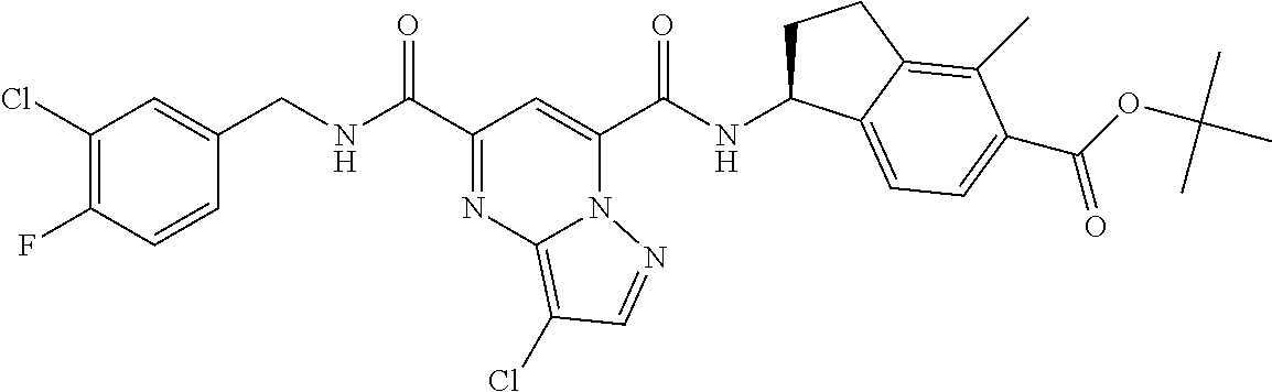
C1(Cl)=C(F)C=CC(CNC(C2=NC3=C(Cl)C=NN3C(C(NC3CCC4=C(C)C(C(OC(C)(C)C)=O)=CC=C34)=O)=C2)=O)=C1
